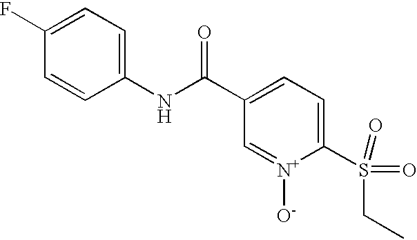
C1=CC(NC(C2=CC=C(S(CC)(=O)=O)[N+]([O-])=C2)=O)=CC=C1F
